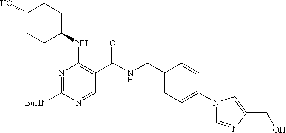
[BuHN]C1=NC(NC2CCC(O)CC2)=C(C(NCC2=CC=C(N3C=NC(CO)=C3)C=C2)=O)C=N1
